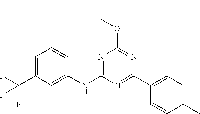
N1=C(C2=CC=C(C)C=C2)N=C(OCC)N=C1NC1=CC(C(F)(F)F)=CC=C1
